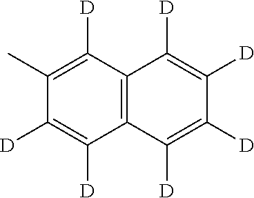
C1([D])=C([D])C2=C(C([D])=C1[D])C([D])=C([D])C(C)=C2[D]
